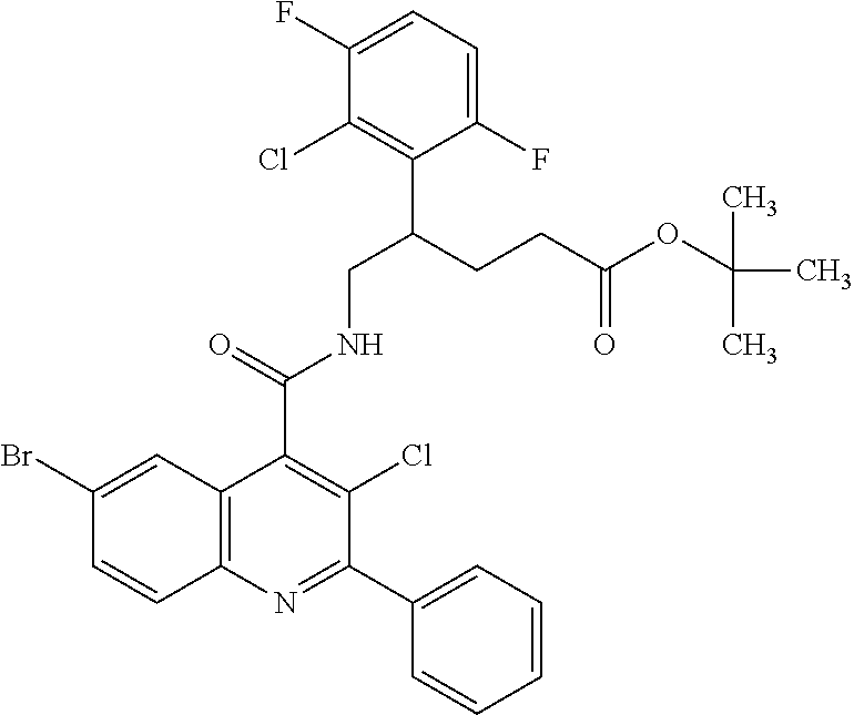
C1(F)=CC=C(F)C(C(CCC(OC(C)(C)C)=O)CNC(C2=C(Cl)C(C3=CC=CC=C3)=NC3=C2C=C(Br)C=C3)=O)=C1Cl
